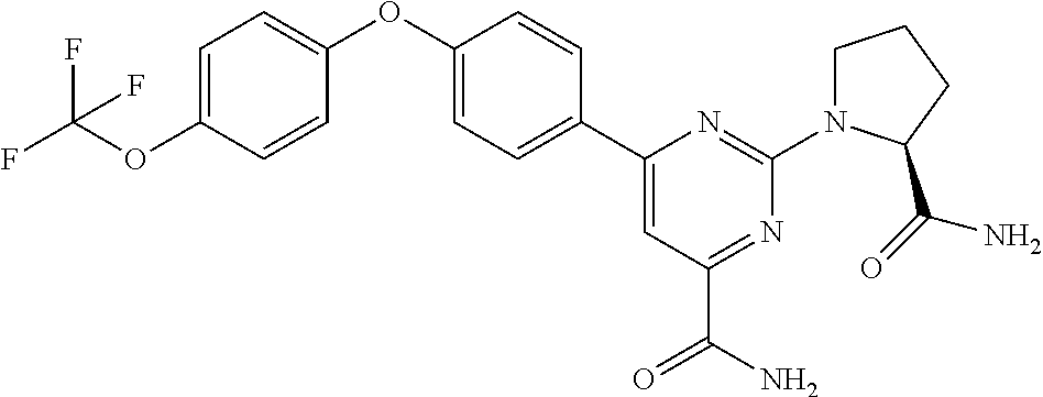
C1=C(OC2=CC=C(OC(F)(F)F)C=C2)C=CC(C2=CC(C(N)=O)=NC(N3CCCC3C(=O)N)=N2)=C1
